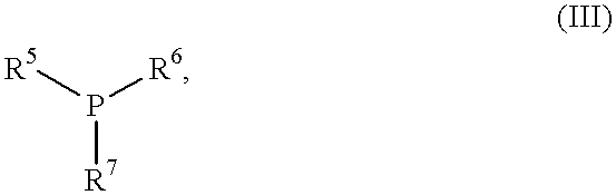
[R5]P([R6])[R7]
